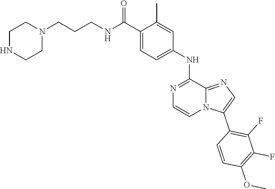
C1(C)=CC(NC2=NC=CN3C2=NC=C3C2=C(F)C(F)=C(OC)C=C2)=CC=C1C(NCCCN1CCNCC1)=O
